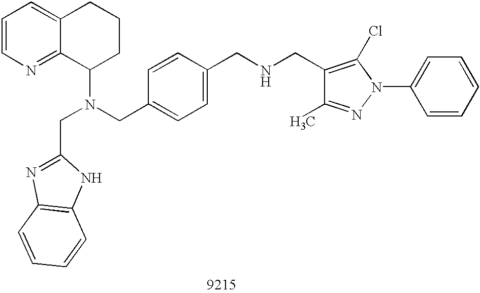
C1=CN=C2C(=C1)CCCC2N(CC1=CC=C(CNCC2=C(Cl)N(C3=CC=CC=C3)N=C2C)C=C1)CC1=NC2=C(N1)C=CC=C2
